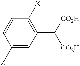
C(C1=C([X])C=CC([Z])=C1)([CO2H])[CO2H]
